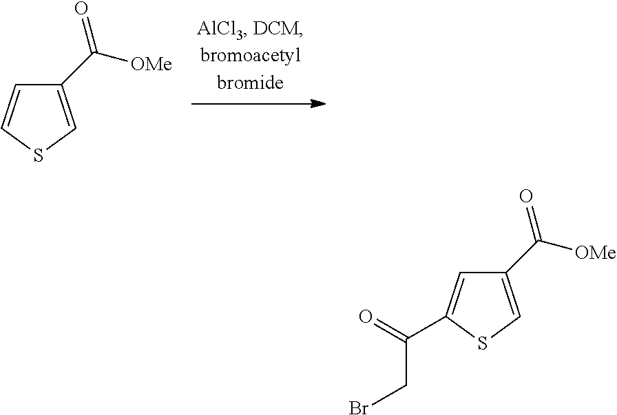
C1(C([OMe])=O)=CSC=C1.C1(C([OMe])=O)=CSC(C(CBr)=O)=C1
